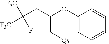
C1(OC(CC([F3C])(F)[F3C])C[Qs])=CC=CC=C1
